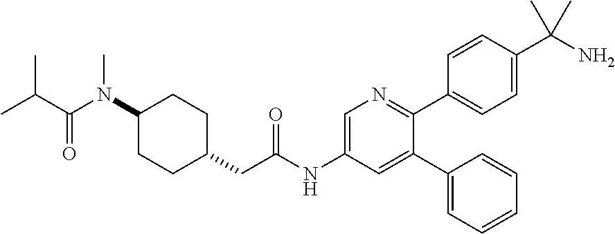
C(=O)(C(C)C)N(C1CCC(CC(NC2=CN=C(C3=CC=C(C(N)(C)C)C=C3)C(C3=CC=CC=C3)=C2)=O)CC1)C
